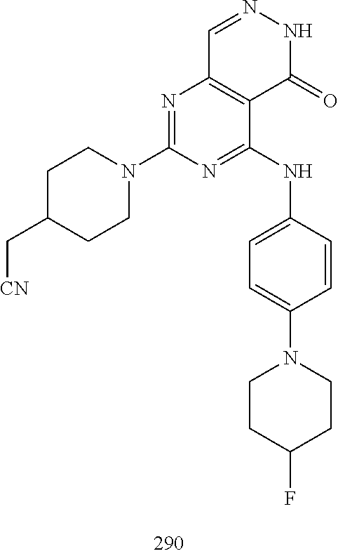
C1=NNC(=O)C2=C1N=C(N1CCC(C[CN])CC1)N=C2NC1=CC=C(N2CCC(F)CC2)C=C1
